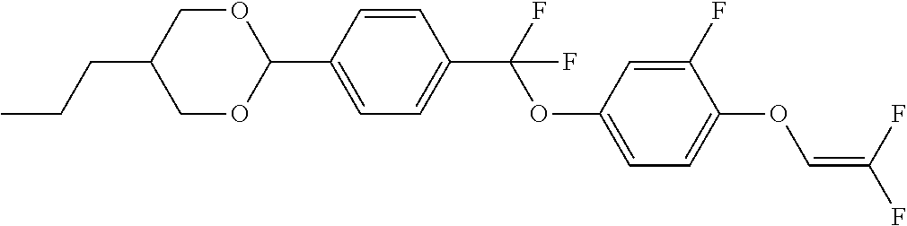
O1CC(CCC)COC1C1=CC=C(C(F)(OC2=CC=C(OC=C(F)F)C(F)=C2)F)C=C1
